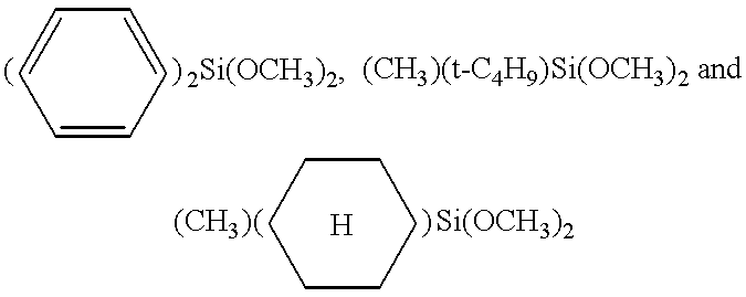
C1=CC=CC=C1.[2Si(OCH3)2].C1CCCCC1.[Si(OCH3)2].[H]
